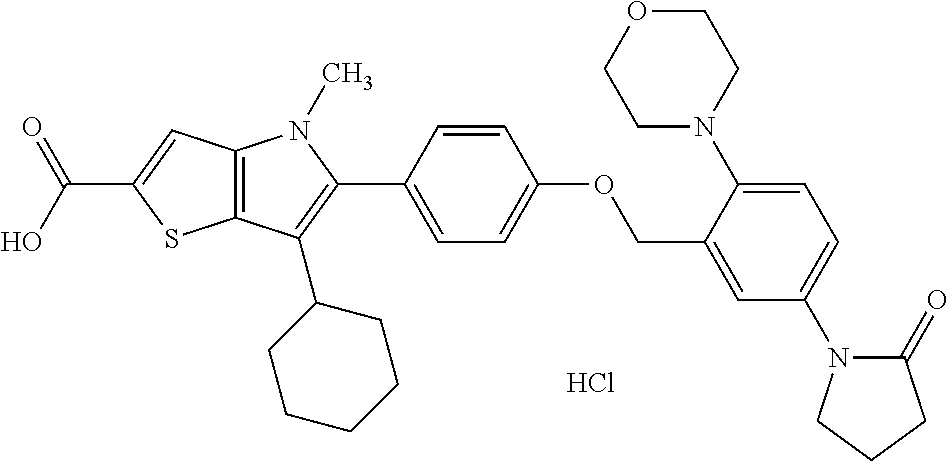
C(C1=CC2=C(S1)C(C1CCCCC1)=C(C1=CC=C(OCC3=CC(N4C(=O)CCC4)=CC=C3N3CCOCC3)C=C1)N2C)(O)=O.Cl
